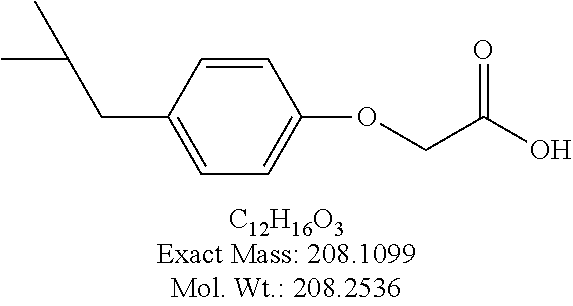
C1(CC(C)C)=CC=C(OCC(O)=O)C=C1
